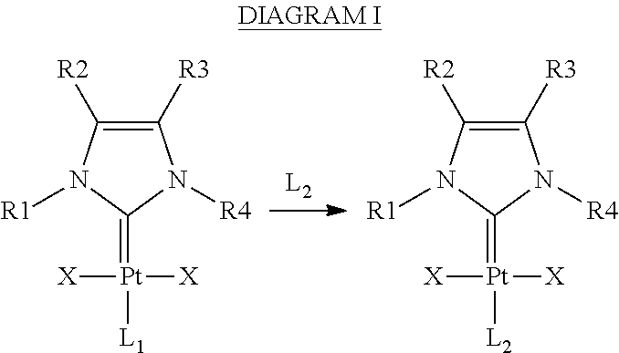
C1([R3])=C([R2])N([R1])C(=[Pt]([L1])([X])[X])N1[R4].C1([R3])=C([R2])N([R1])C(=[Pt]([L2])([X])[X])N1[R4]
